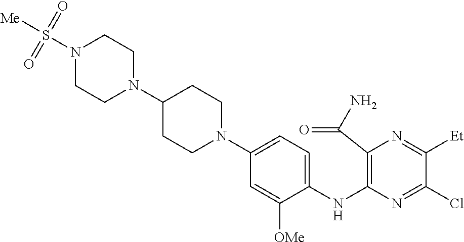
C1(NC2=C(C(N)=O)N=C([Et])C(Cl)=N2)=CC=C(N2CCC(N3CCN(S(=O)(=O)[Me])CC3)CC2)C=C1[OMe]
